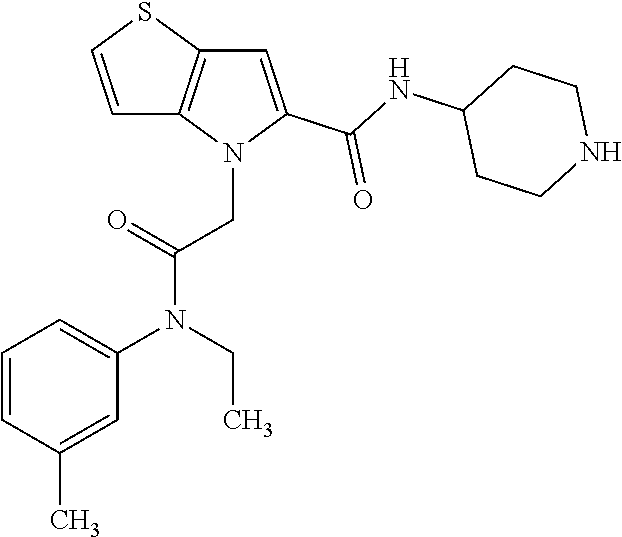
C1=C(C(NC2CCNCC2)=O)N(CC(N(C2=CC=CC(C)=C2)CC)=O)C2=C1SC=C2
